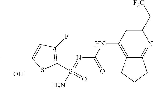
C1(S(=O)(N)=NC(NC2=C3C(=NC(C[F3C])=C2)CCC3)=O)=C(F)C=C(C(C)(C)O)S1
